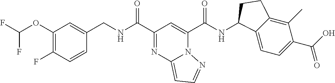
C1(OC(F)F)=C(F)C=CC(CNC(C2=NC3=CC=NN3C(C(NC3C4=CC=C(C(O)=O)C(C)=C4CC3)=O)=C2)=O)=C1
